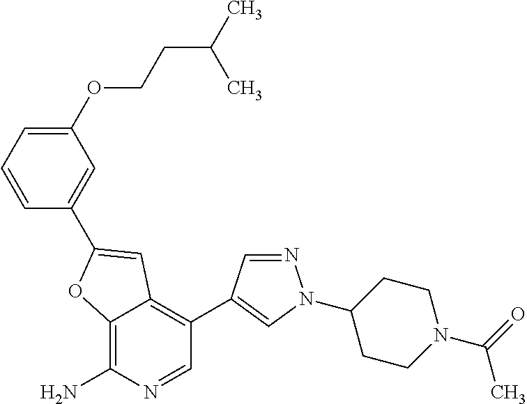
C12=C(N)N=CC(C3=CN(C4CCN(C(=O)C)CC4)N=C3)=C1C=C(C1=CC(OCCC(C)C)=CC=C1)O2
